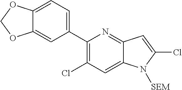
C1(C2=CC=C3C(=C2)OCO3)=C(Cl)C=C2C(=N1)C=C(Cl)N2[SEM]
